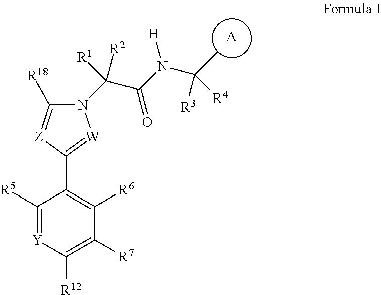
[A].C1([R5])=[Y]C([R12])=C([R7])C([R6])=C1C1=[W]N(C(C(N(C(C)([R3])[R4])[H])=O)([R1])[R2])C([R18])=[Z]1
